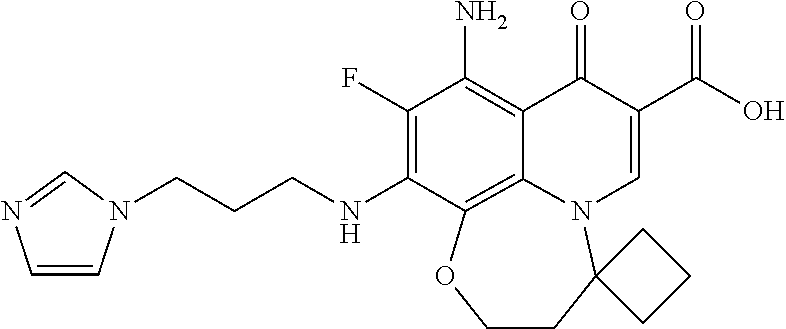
C1(F)=C(NCCCN2C=CN=C2)C2=C3C(=C1N)C(=O)C(C(=O)O)=CN3C1(CCO2)CCC1
